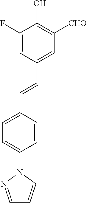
C1=C(F)C(O)=C([CHO])C=C1C=CC1=CC=C(N2N=CC=C2)C=C1
